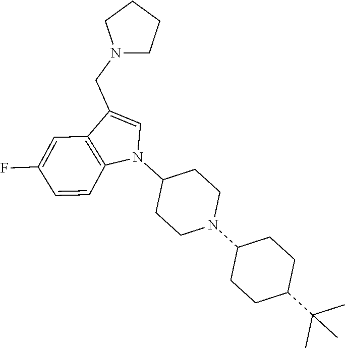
C1(F)=CC2=C(C=C1)N(C1CCN(C3CCC(C(C)(C)C)CC3)CC1)C=C2CN1CCCC1
